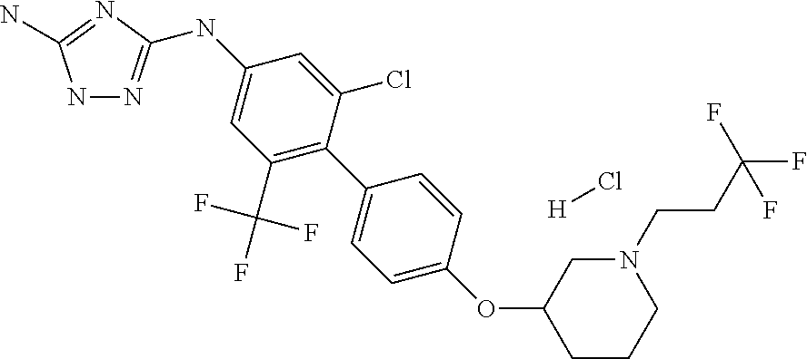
N1N=C(NC2=CC(C(F)(F)F)=C(C3=CC=C(OC4CCCN(CCC(F)(F)F)C4)C=C3)C(Cl)=C2)N=C1N.[H]Cl
